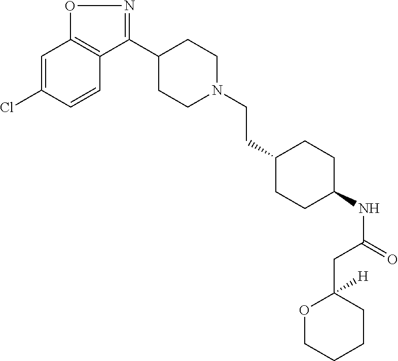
C1=C(Cl)C=CC2=C1ON=C2C1CCN(CCC2CCC(NC(CC3([H])OCCCC3)=O)CC2)CC1
